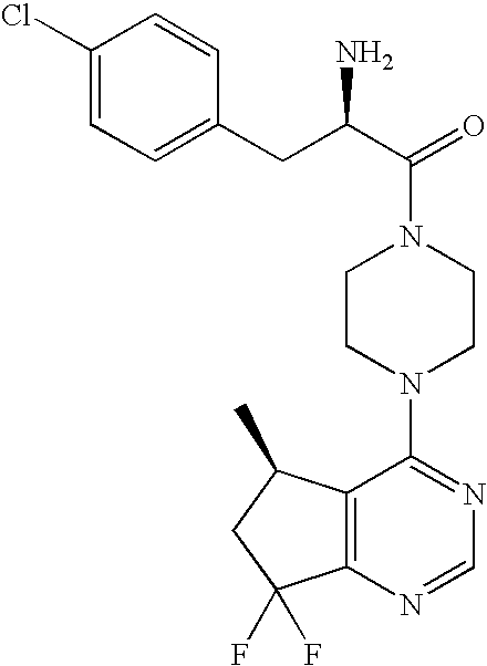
C(C1=CC=C(Cl)C=C1)C(C(=O)N1CCN(C2=NC=NC3=C2C(C)CC3(F)F)CC1)N
